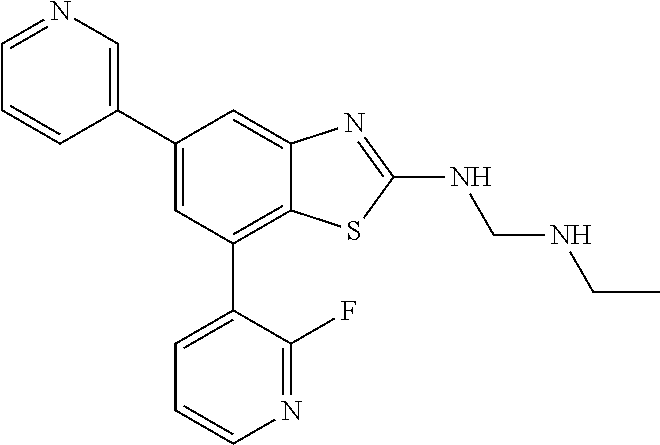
C1=NC=C(C2=CC(C3=CC=CN=C3F)=C3C(=C2)N=C(NCNCC)S3)C=C1
